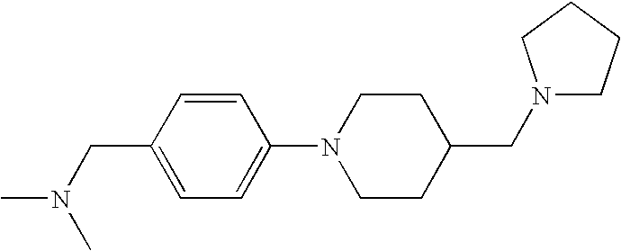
N1(CC2CCN(C3=CC=C(CN(C)C)C=C3)CC2)CCCC1
